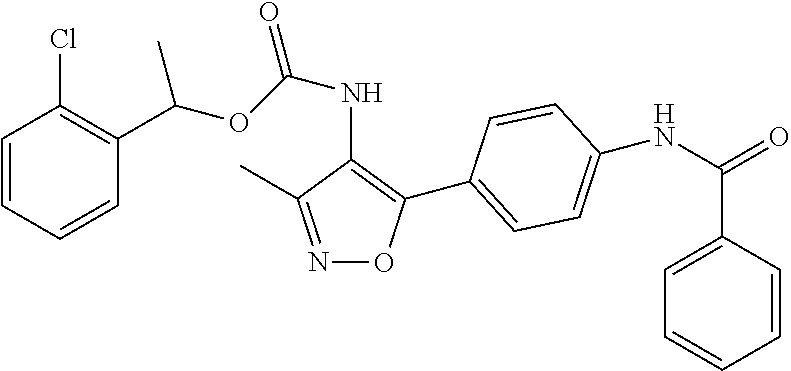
C1=CC=CC(C(OC(NC2=C(C3=CC=C(NC(=O)C4=CC=CC=C4)C=C3)ON=C2C)=O)C)=C1Cl
